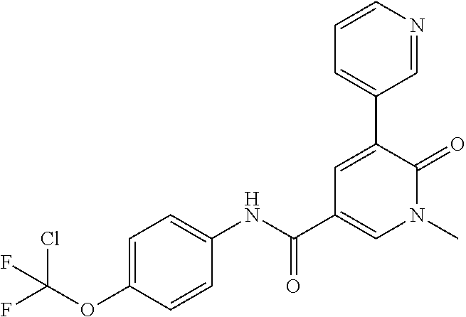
ClC(OC1=CC=C(NC(=O)C2=CN(C)C(=O)C(C3=CC=CN=C3)=C2)C=C1)(F)F
